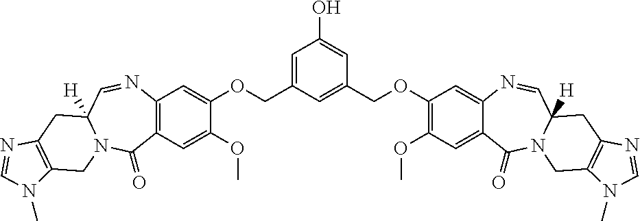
C1=C(COC2=CC3=C(C=C2OC)C(=O)N2C([H])(C=N3)CC3=C(C2)N(C)C=N3)C=C(COC2=C(OC)C=C3C(=C2)N=CC2([H])N(C3=O)CC3=C(C2)N=CN3C)C=C1O
